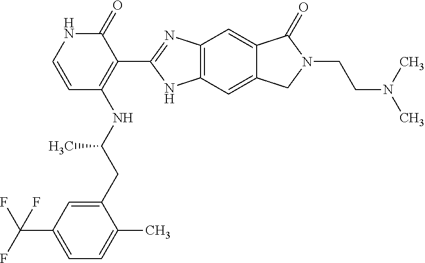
C12=C(C=C3C(=C1)C(=O)N(CCN(C)C)C3)NC(C1=C(NC(CC3=CC(C(F)(F)F)=CC=C3C)C)C=CNC1=O)=N2
